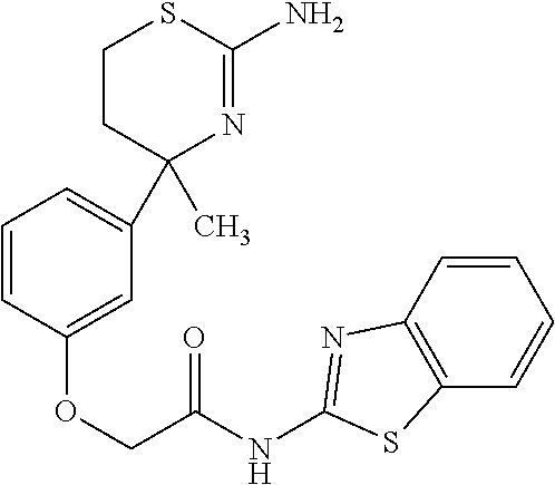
C1(C)(C2=CC=CC(OCC(=O)NC3=NC4=C(C=CC=C4)S3)=C2)N=C(N)SCC1
